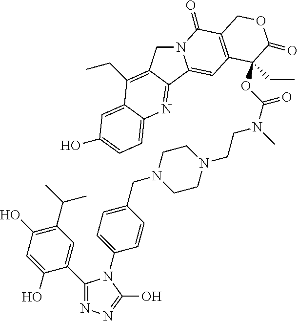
N12CC3=C(CC)C4=CC(O)=CC=C4N=C3C1=CC1=C(C2=O)COC(=O)C1(CC)OC(N(C)CCN1CCN(CC2=CC=C(N3C(C4=CC(C(C)C)=C(O)C=C4O)=NN=C3O)C=C2)CC1)=O
